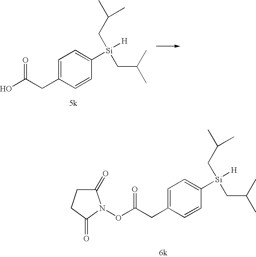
C(CC1=CC=C([Si](CC(C)C)([H])CC(C)C)C=C1)(O)=O.C(CC1=CC=C([Si](CC(C)C)([H])CC(C)C)C=C1)(ON1C(=O)CCC1=O)=O
